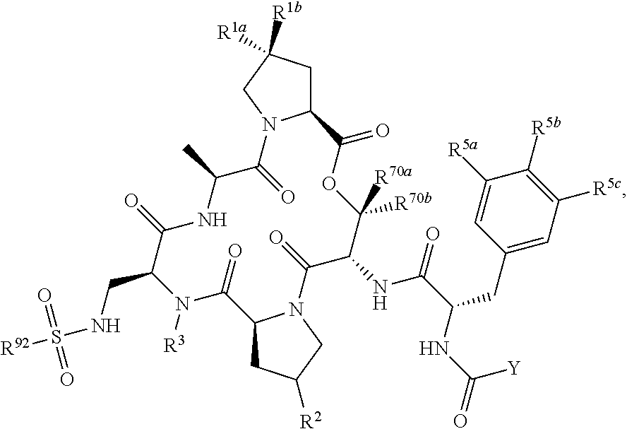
C12CC([R1a])([R1b])CN1C(=O)C(C)NC(=O)C(CNS([R92])(=O)=O)N([R3])C(=O)C1CC([R2])CN1C(=O)C(NC(C(NC(=O)[Y])CC1=CC([R5c])=C([R5b])C([R5a])=C1)=O)C([R70b])([R70a])OC2=O
